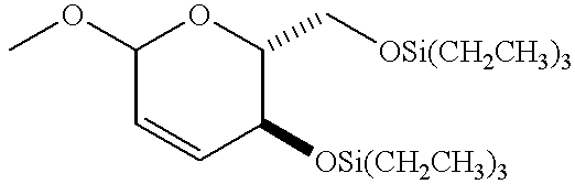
C1(OC)C=CC([OSi(CH2CH3)3])C(C[OSi(CH2CH3)3])O1
